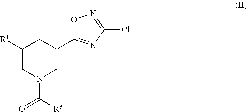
[R1]C1CN(C(=O)[R3])CC(C2=NC(Cl)=NO2)C1
